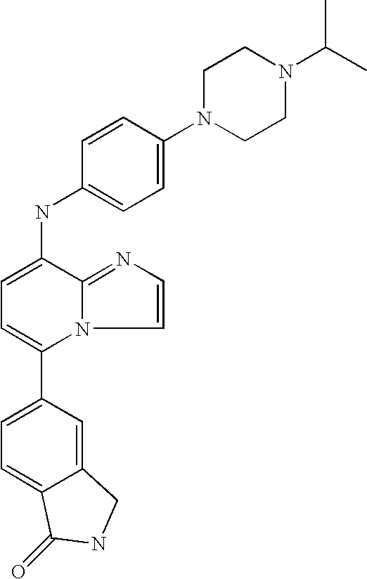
C1(C2=CC=C3C(=C2)CNC3=O)=CC=C(NC2=CC=C(N3CCN(C(C)C)CC3)C=C2)C2=NC=CN12
